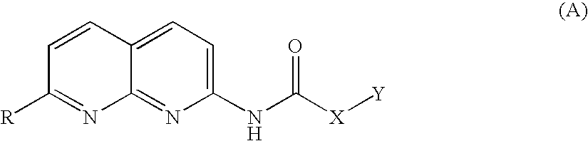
C1(NC([X][Y])=O)=CC=C2C(=N1)N=C([R])C=C2
